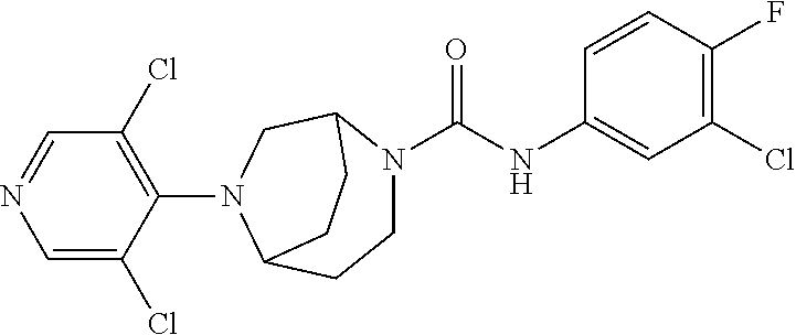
C1=NC=C(Cl)C(N2C3CCN(C(=O)NC4=CC(Cl)=C(F)C=C4)C(C2)CC3)=C1Cl
